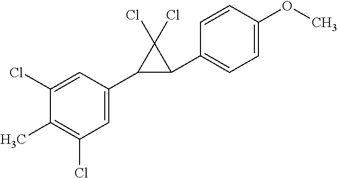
C1=C(C2C(C3=CC=C(OC)C=C3)C2(Cl)Cl)C=C(Cl)C(C)=C1Cl
